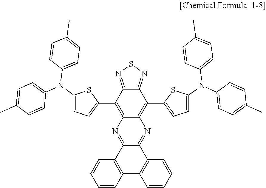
C1(C2=CC=C(N(C3=CC=C(C)C=C3)C3=CC=C(C)C=C3)S2)=C2C(=C(C3=CC=C(N(C4=CC=C(C)C=C4)C4=CC=C(C)C=C4)S3)C3=NSN=C13)N=C1C(=N2)C2=C(C3=C1C=CC=C3)C=CC=C2
